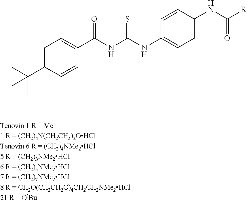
C1=C(C(C)(C)C)C=CC(C(NC(NC2=CC=C(NC([R])=O)C=C2)=S)=O)=C1
